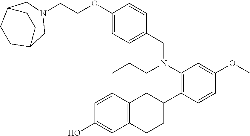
N1(CCOC2=CC=C(CN(C3=C(C4CC5=C(CC4)C=C(O)C=C5)C=CC(OC)=C3)CCC)C=C2)CC2CCC(C1)CC2
